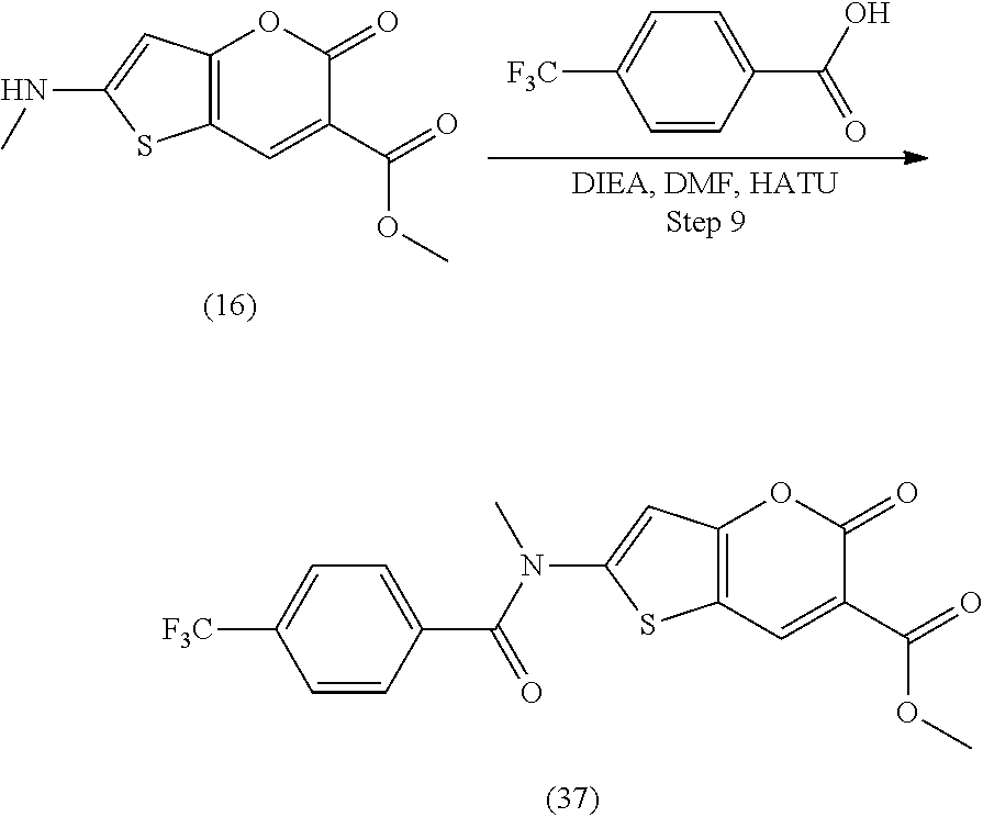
C12=C(C=C(C(=O)OC)C(=O)O1)SC(NC)=C2.C1=C([F3C])C=CC(C(O)=O)=C1.C12=C(C=C(C(=O)OC)C(=O)O1)SC(N(C(=O)C1=CC=C([F3C])C=C1)C)=C2
